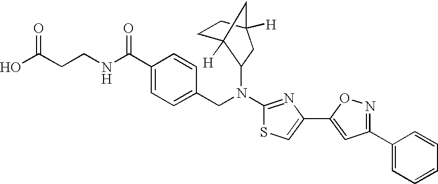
C1(C(NCCC(O)=O)=O)=CC=C(CN(C2=NC(C3=CC(C4=CC=CC=C4)=NO3)=CS2)C2C3([H])CCC([H])(C2)C3)C=C1
